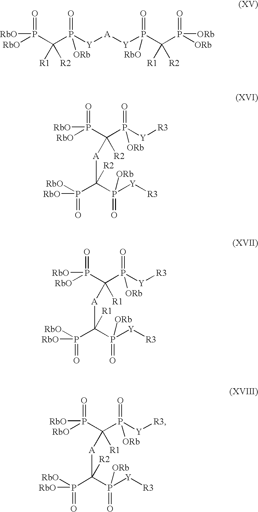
[RbO]P(C(P([Y][A][Y]P(C(P([ORb])([ORb])=O)([R1])[R2])(=O)[RbO])(=O)[ORb])([R1])[R2])([RbO])=O.[RbO]P(C(P([Y][R3])(=O)[ORb])([A]C(P([RbO])([RbO])=O)(P([Y][R3])(=O)[ORb])[R2])[R2])([RbO])=O.[RbO]P(C(P([Y][R3])(=O)[ORb])([A]C(P([RbO])([RbO])=O)(P([Y][R3])(=O)[ORb])[R1])[R1])([RbO])=O.[RbO]P(C(P([Y][R3])(=O)[ORb])([A]C(P([RbO])([RbO])=O)(P([Y][R3])(=O)[ORb])[R2])[R1])([RbO])=O
